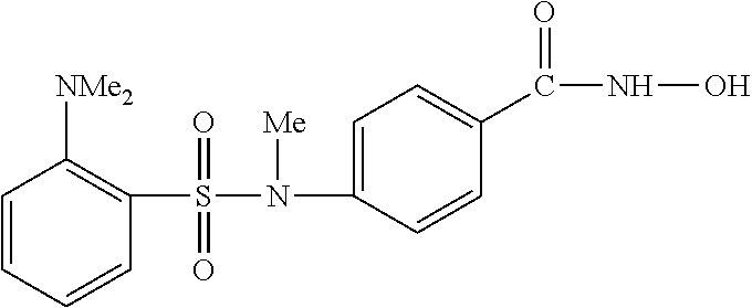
C1(S(N(C2=CC=C(C(NO)=O)C=C2)[Me])(=O)=O)=C([NMe2])C=CC=C1
